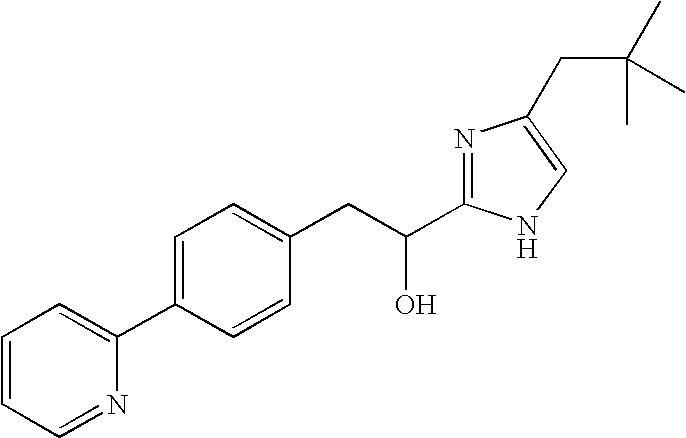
C1=CC=NC(C2=CC=C(CC(O)C3=NC(CC(C)(C)C)=CN3)C=C2)=C1
